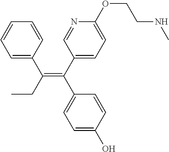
CCC(=C(C1=CC=C(O)C=C1)C1=CC=C(OCCNC)N=C1)C1=CC=CC=C1
